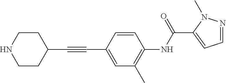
C1(C#CC2=CC(C)=C(NC(=O)C3=CC=NN3C)C=C2)CCNCC1
